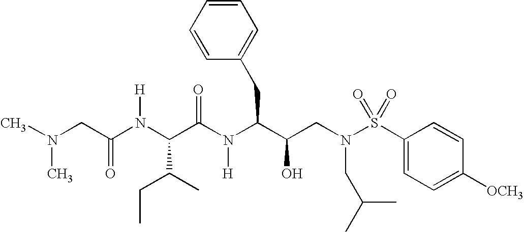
C(C(N(C(C(CN(S(C1=CC=C([OCH3])C=C1)(=O)=O)CC(C)C)O)CC1=CC=CC=C1)[H])=O)(N(C(CN(C)C)=O)[H])C(CC)C
